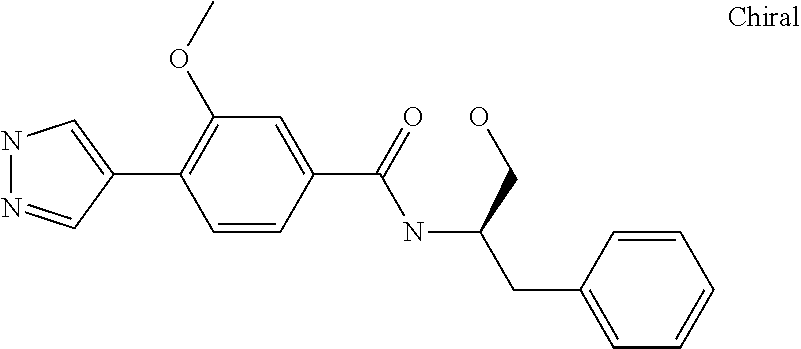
N1N=CC(C2=C(OC)C=C(C(NC(CC3=CC=CC=C3)CO)=O)C=C2)=C1
